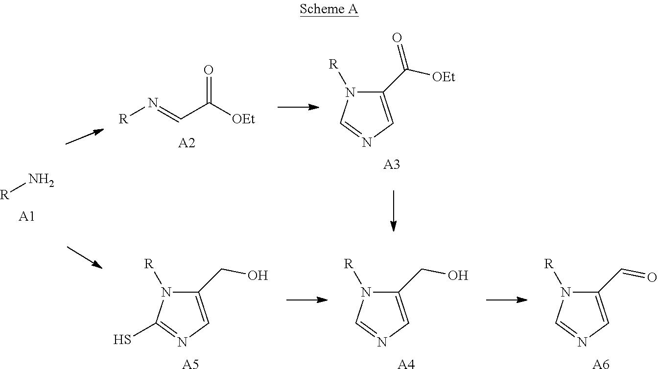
O=C(C=N[R])[OEt].[A2].N[R].[A1].N1([R])C=NC=C1C([OEt])=O.[A3].N1([R])C=NC=C1C=O.[A6].N1([R])C=NC=C1CO.[A4].N1([R])C(S)=NC=C1CO.[A5]
